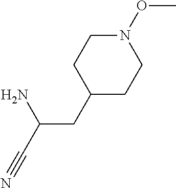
C1CC(CC(C#N)N)CCN1OC
